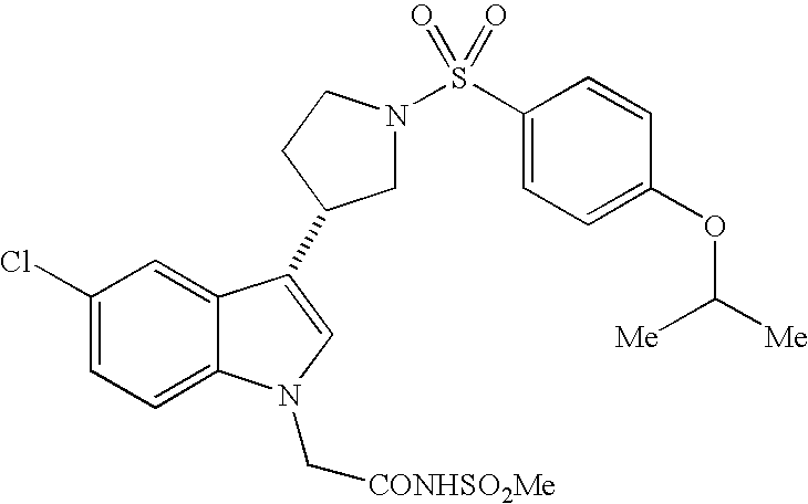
C1=C(Cl)C=C2C(=C1)N(C[CONHSO2Me])C=C2C1CN(S(C2=CC=C(OC([Me])[Me])C=C2)(=O)=O)CC1
